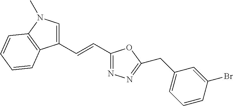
C1(C=CC2=NN=C(CC3=CC=CC(Br)=C3)O2)=CN(C)C2=C1C=CC=C2
